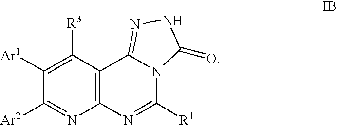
C12=C(C([R3])=C([Ar1])C([Ar2])=N1)C1=NNC(=O)N1C([R1])=N2
